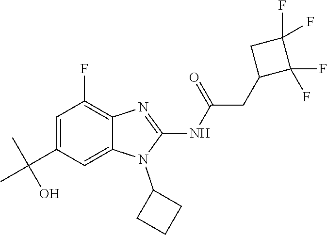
C1=C(C(C)(C)O)C=C2C(=C1F)N=C(NC(=O)CC1C(F)(F)C(F)(F)C1)N2C1CCC1
